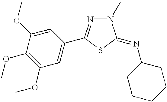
C1(OC)=C(OC)C(OC)=CC(C2=NN(C)C(=NC3CCCCC3)S2)=C1
